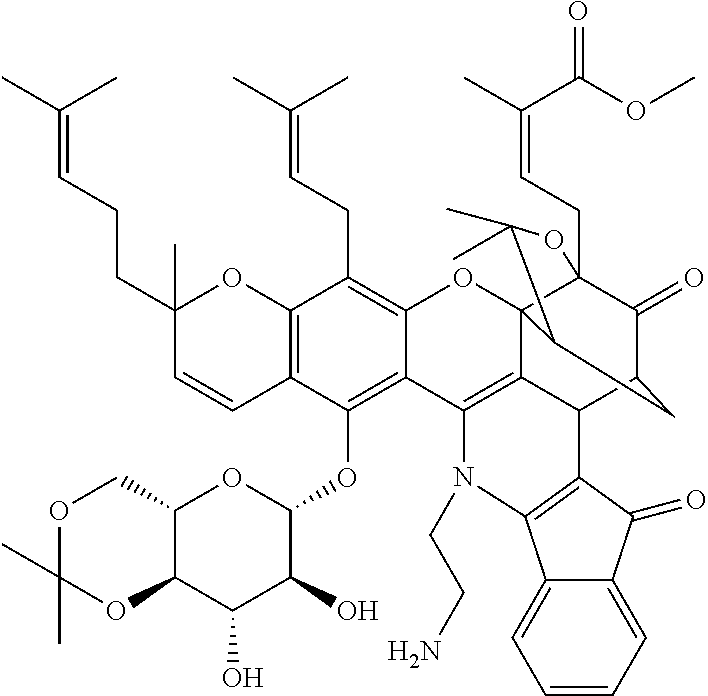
C12=C(C=CC(CCC=C(C)C)(C)O1)C(OC1OC3C(C(O)C1O)OC(C)(C)OC3)=C1C(=C2CC=C(C)C)OC23C4(CC=C(C)C(OC)=O)C(=O)C(CC2C(C)(C)O4)C2C3=C1N(CCN)C1=C2C(=O)C2=CC=CC=C12
